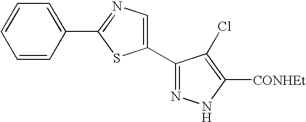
C1=CC(C2=NC=C(C3=NNC([CONHEt])=C3Cl)S2)=CC=C1
